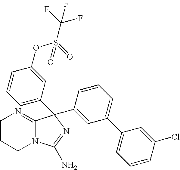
C1CCN2C(=N1)C(C1=CC=CC(OS(=O)(C(F)(F)F)=O)=C1)(C1=CC(C3=CC=CC(Cl)=C3)=CC=C1)N=C2N
